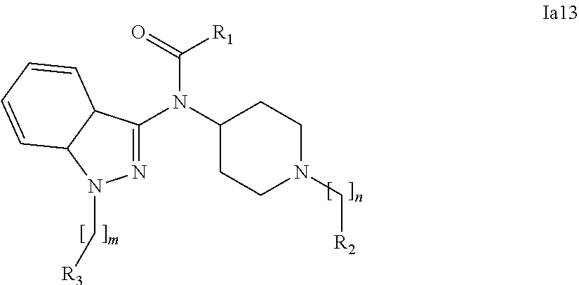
C1(N(C(=O)[R1])C2=NN(C[R3])C3C2C=CC=C3)CCN(C[R2])CC1
